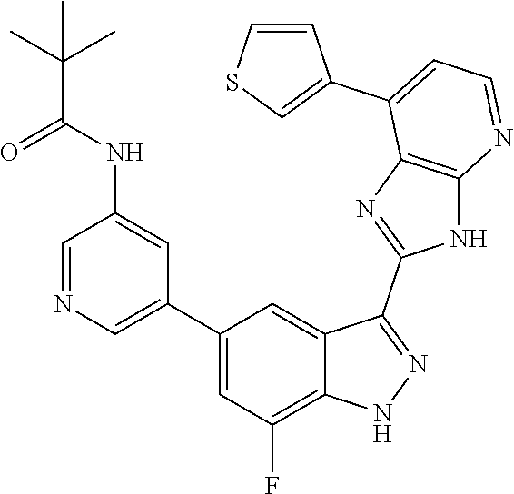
C1=NC=C(C2=CC(F)=C3C(=C2)C(C2=NC4=C(N2)N=CC=C4C2=CSC=C2)=NN3)C=C1NC(C(C)(C)C)=O
